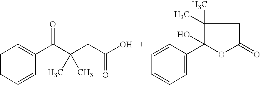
C1=CC=CC(C(C(CC(O)=O)(C)C)=O)=C1.C1=CC(C2(O)C(C)(C)CC(=O)O2)=CC=C1
